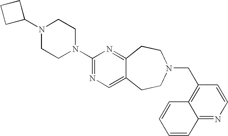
C1C(N2CCN(C3=NC=C4C(=N3)CCN(CC3=C5C(=NC=C3)C=CC=C5)CC4)CC2)CC1
